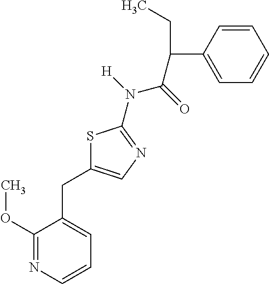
C1(OC)=NC=CC=C1CC1=CN=C(N(C(C(CC)C2=CC=CC=C2)=O)[H])S1
